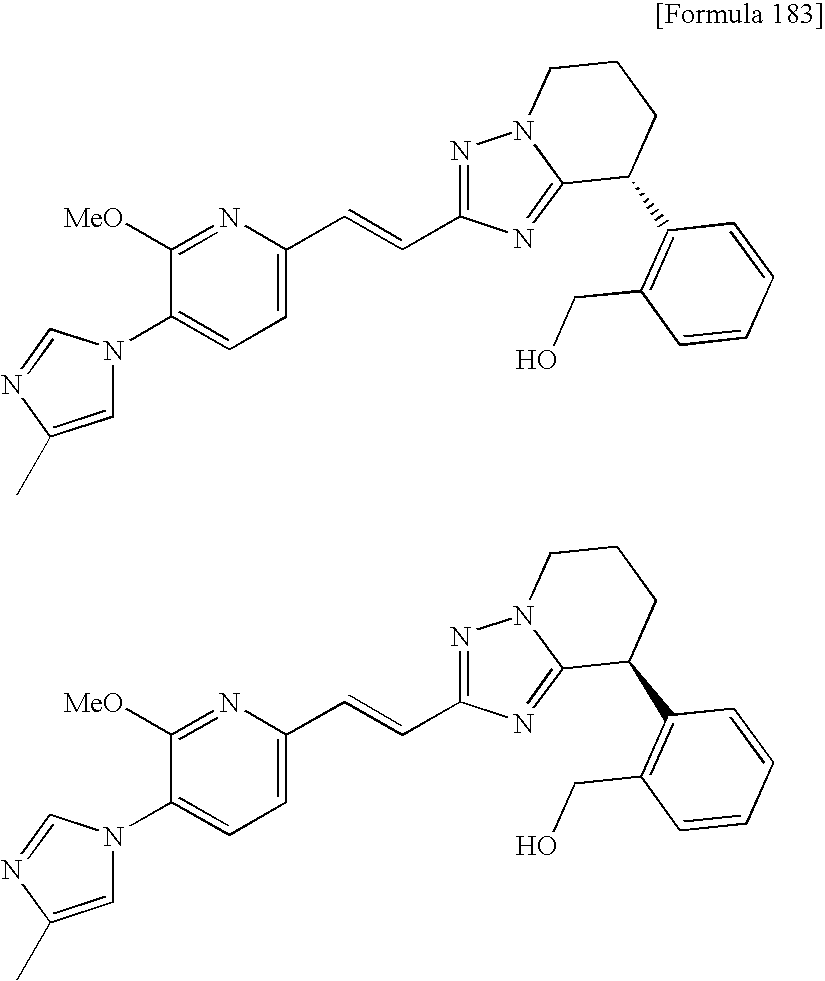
N1(C2=CC=C(C=CC3=NN4C(=N3)C(C3=C(CO)C=CC=C3)CCC4)N=C2[MeO])C=C(C)N=C1.N1(C2=CC=C(C=CC3=NN4C(=N3)C(C3=C(CO)C=CC=C3)CCC4)N=C2[MeO])C=C(C)N=C1
